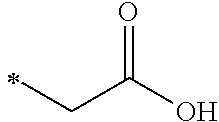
C(C)C(=O)O
